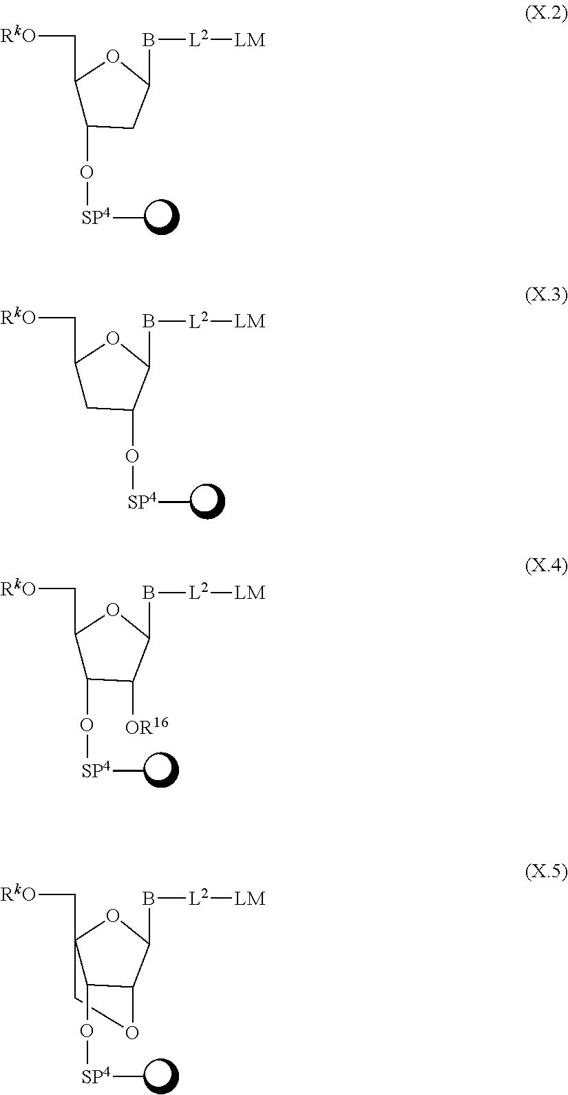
[RkO]CC1C(O[SP4]C)CC(B[L2][LM])O1.[RkO]CC1CC(O[SP4]C)C(B[L2][LM])O1.[RkO]CC1C(O[SP4]C)C([OR16])C(B[L2][LM])O1.C1C2(C[RkO])C(O[SP4]C)C(C(B[L2][LM])O2)O1
